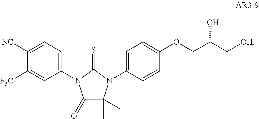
C1([F3C])=CC(N2C(=O)C(C)(C)N(C3=CC=C(OCC(C[OH])O)C=C3)C2=S)=CC=C1[NC]
